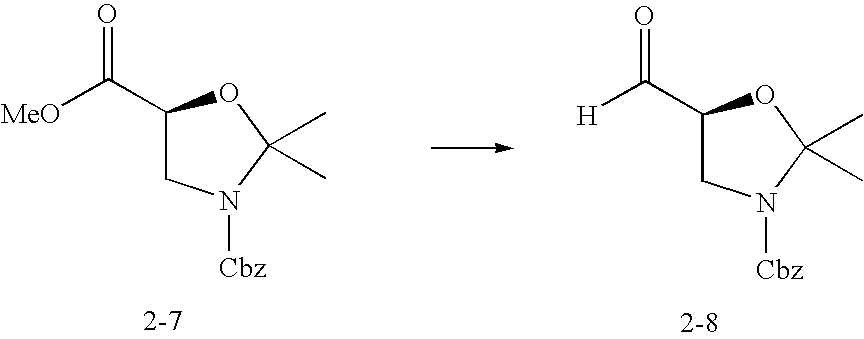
C1(C([MeO])=O)CN([Cbz])C(C)(C)O1.C1(C([H])=O)CN([Cbz])C(C)(C)O1
